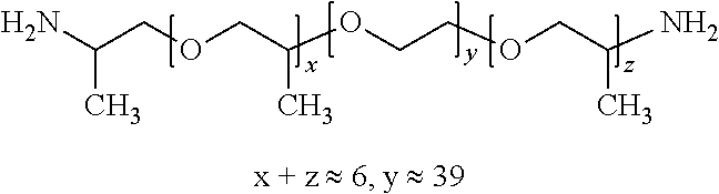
NC(COCC(OCCOCC(N)C)C)C
